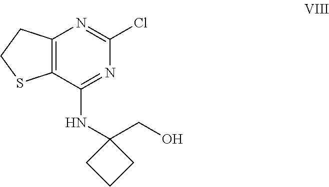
C12=C(C(NC3(CO)CCC3)=NC(Cl)=N1)SCC2
